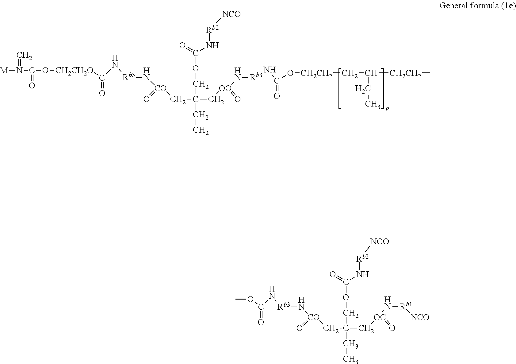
[Rb3](NC([CH2CH2O]OC(=O)N([M])=C)=O)N[CO](CC(CC)(COC(N[Rb2][NCO])=O)C[OO](N[Rb3]NC(O[CH2CH2]CC([CH2CH2]C)CC)=O)=O)=O.C(OC)(=O)N[Rb3]N[CO](CC(COC(=O)N[Rb2][NCO])(CC)C[OC](N[Rb1][NCO])=O)=O
